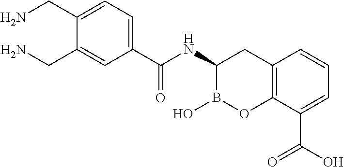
C1(NC(=O)C2=CC=C(CN)C(CN)=C2)B(O)OC2=C(C1)C=CC=C2C(O)=O
